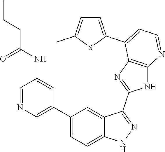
C1=NC=C(C2=CC=C3C(=C2)C(C2=NC4=C(N2)N=CC=C4C2=CC=C(C)S2)=NN3)C=C1NC(CCC)=O
